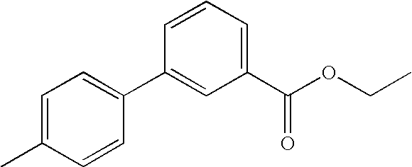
C1=C(C)C=CC(C2=CC(C(OCC)=O)=CC=C2)=C1
